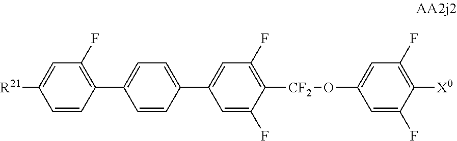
C1=CC(C2=CC=C(C3=CC(F)=C([CF2]OC4=CC(F)=C([X0])C(F)=C4)C(F)=C3)C=C2)=C(F)C=C1[R21]
